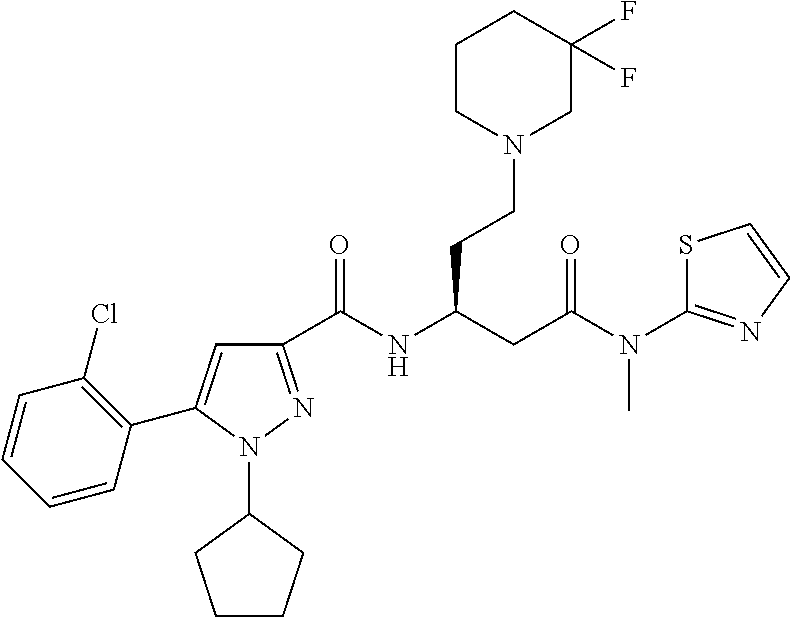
C1(C(NC(CC(N(C2=NC=CS2)C)=O)CCN2CC(F)(F)CCC2)=O)=NN(C2CCCC2)C(C2=C(Cl)C=CC=C2)=C1
